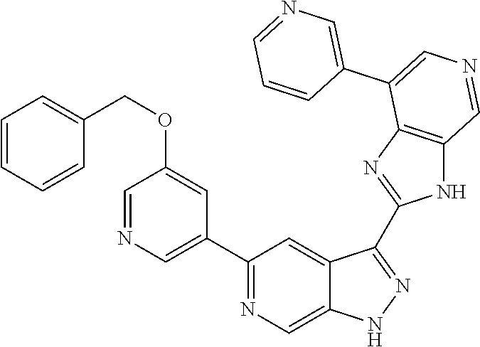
C1(C2=CN=CC(OCC3=CC=CC=C3)=C2)=NC=C2C(=C1)C(C1=NC3=C(N1)C=NC=C3C1=CN=CC=C1)=NN2
